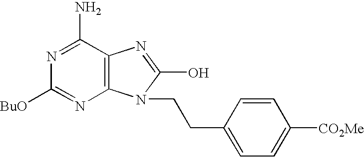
C12=C(C(N)=NC([BuO])=N1)N=C(O)N2CCC1=CC=C([CO2Me])C=C1
